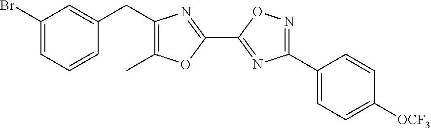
C1(Br)=CC=CC(CC2=C(C)OC(C3=NC(C4=CC=C([OCF3])C=C4)=NO3)=N2)=C1
